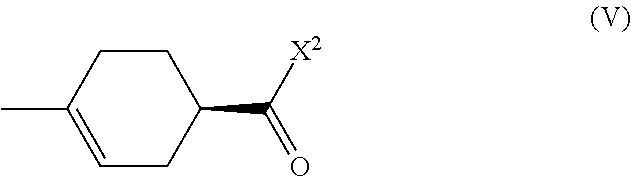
[X2]C(=O)C1CCC(C)=CC1
